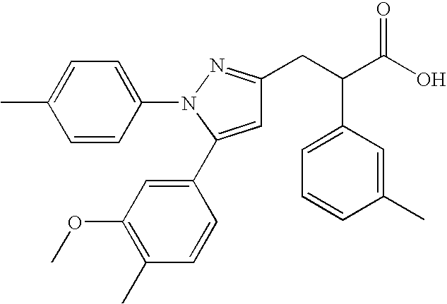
C(C(O)=O)(CC1=NN(C2=CC=C(C)C=C2)C(C2=CC(OC)=C(C)C=C2)=C1)C1=CC=CC(C)=C1
